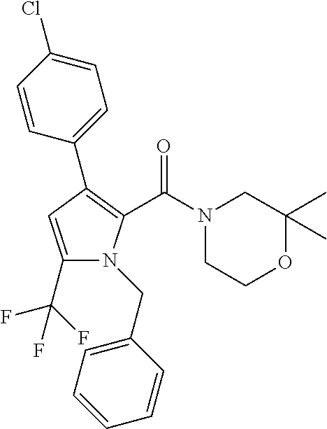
C1(C(F)(F)F)=CC(C2=CC=C(Cl)C=C2)=C(C(N2CCOC(C)(C)C2)=O)N1CC1=CC=CC=C1
